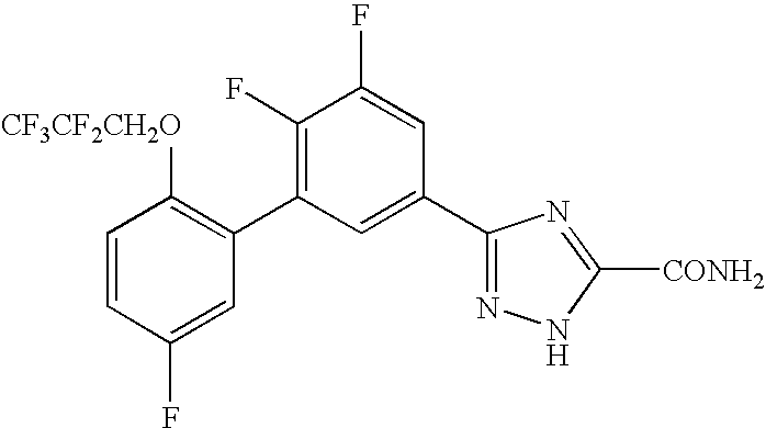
C1(C2=C(F)C(F)=CC(C3=NNC([CONH2])=N3)=C2)=C([CF3CF2CH2O])C=CC(F)=C1
